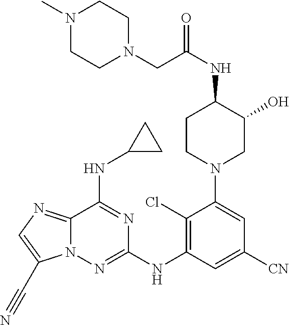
N1(C)CCN(CC(NC2C(O)CN(C3=CC([CN])=CC(NC4=NN5C(=NC=C5C#N)C(NC5CC5)=N4)=C3Cl)CC2)=O)CC1
